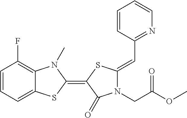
C1=CC=C2C(=C1F)N(C)C(=C1SC(=CC3=NC=CC=C3)N(CC(OC)=O)C1=O)S2
